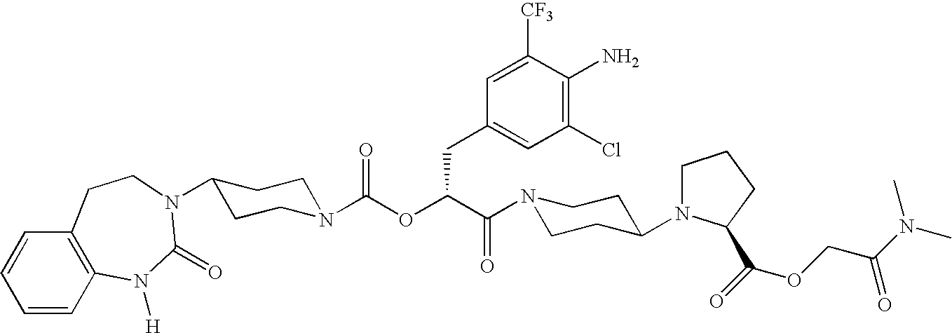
N1(C(C(OC(N2CCC(N3C(=O)N([H])C4=C(C=CC=C4)CC3)CC2)=O)CC2=CC(Cl)=C(N)C([CF3])=C2)=O)CCC(N2CCCC2C(=O)OCC(N(C)C)=O)CC1
